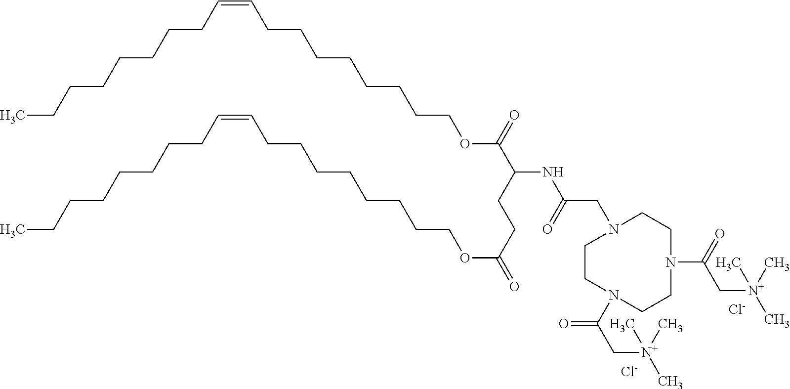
C(=CCCCCCCCC)CCCCCCCCOC(C(CCC(=O)OCCCCCCCCC=CCCCCCCCC)NC(CN1CCN(C(C[N+](C)(C)C)=O)CCN(C(C[N+](C)(C)C)=O)CC1)=O)=O.[Cl-].[Cl-]
